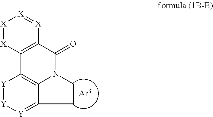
[X]1=[X]C2=C([X]=[X]1)C(=O)N1C3=C2[Y]=[Y][Y]=C3C=C1
